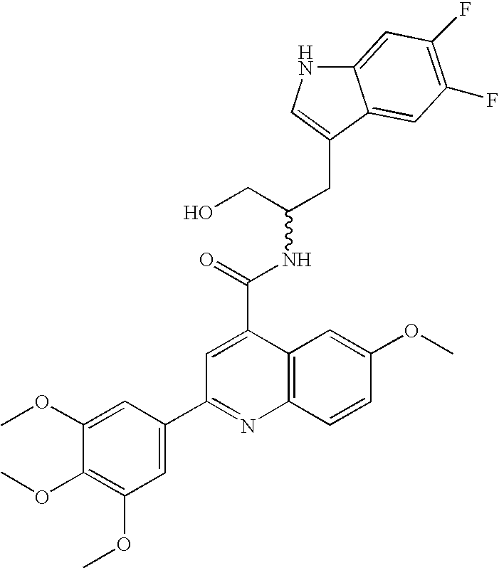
C12=CC(F)=C(F)C=C1C(CC(CO)NC(=O)C1=CC(C3=CC(OC)=C(OC)C(OC)=C3)=NC3=C1C=C(OC)C=C3)=CN2
